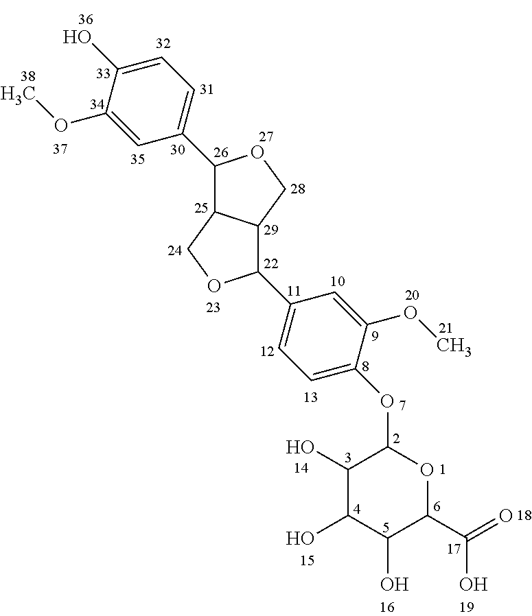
C1(C2C3C(CO2)C(C2=CC=C(OC4OC(C(=O)O)C(O)C(O)C4O)C(OC)=C2)OC3)=CC=C(O)C(OC)=C1
